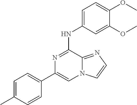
C1=C(C)C=CC(C2=CN3C(=NC=C3)C(NC3=CC=C(OC)C(OC)=C3)=N2)=C1
